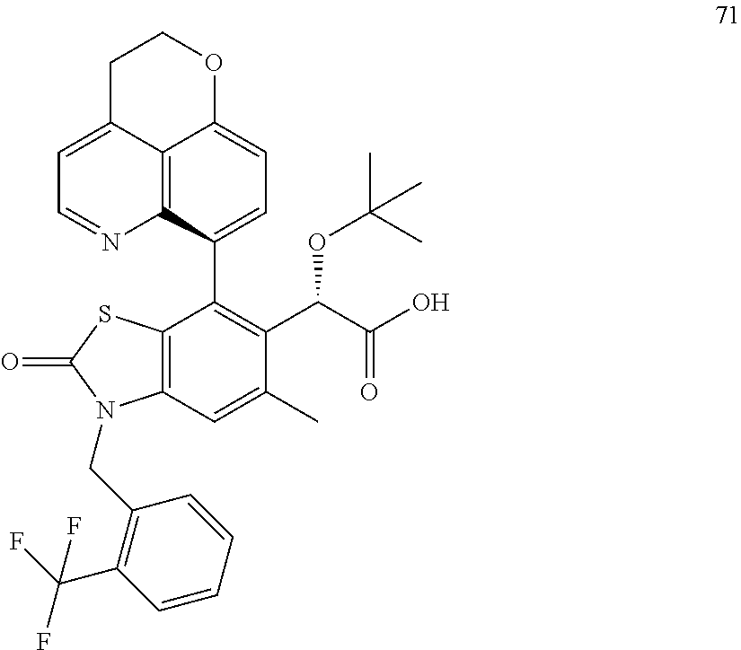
C12=C(C=C(C)C(C(C(O)=O)OC(C)(C)C)=C1C1=CC=C3C4=C1N=CC=C4CCO3)N(CC1=C(C(F)(F)F)C=CC=C1)C(=O)S2
